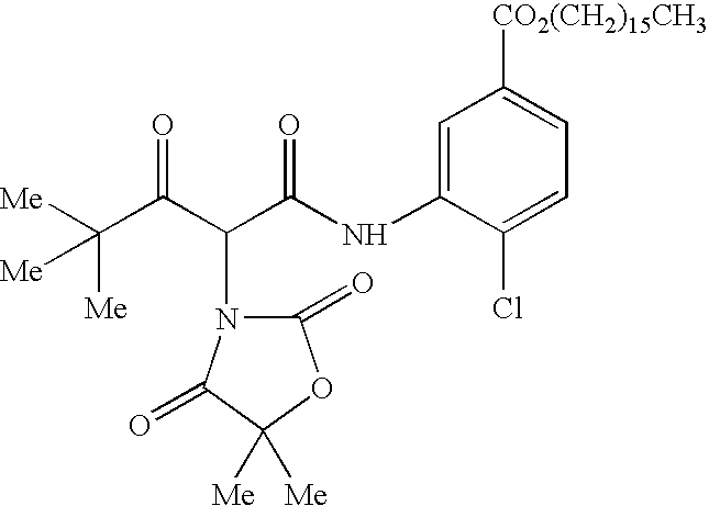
C1=C(NC(C(C(=O)C([Me])([Me])[Me])N2C(=O)OC([Me])([Me])C2=O)=O)C(Cl)=CC=C1[CO2(CH2)15CH3]
